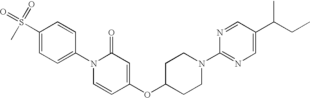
C1(S(=O)(=O)C)=CC=C(N2C=CC(OC3CCN(C4=NC=C(C(CC)C)C=N4)CC3)=CC2=O)C=C1
